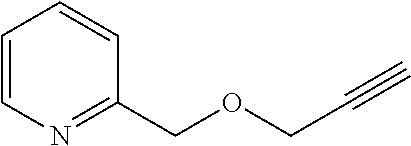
C1=CN=C(COCC#C)C=C1
